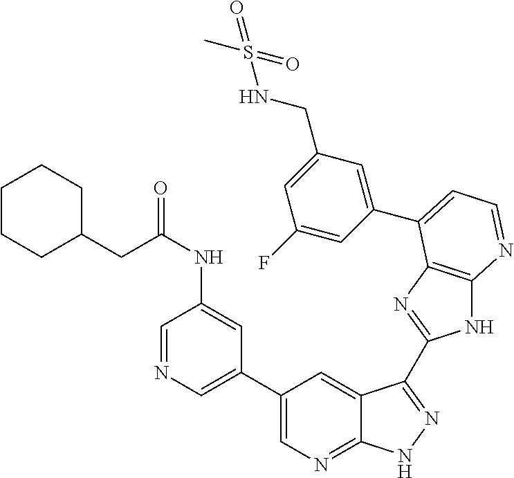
C1(C2=CN=CC(NC(CC3CCCCC3)=O)=C2)=CN=C2C(=C1)C(C1=NC3=C(N1)N=CC=C3C1=CC(CNS(C)(=O)=O)=CC(F)=C1)=NN2
